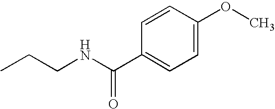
CCCNC(C1=CC=C(OC)C=C1)=O
